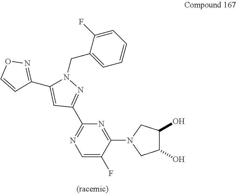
C1=C(F)C(N2CC(O)C(O)C2)=NC(C2=NN(CC3=CC=CC=C3F)C(C3=NOC=C3)=C2)=N1
